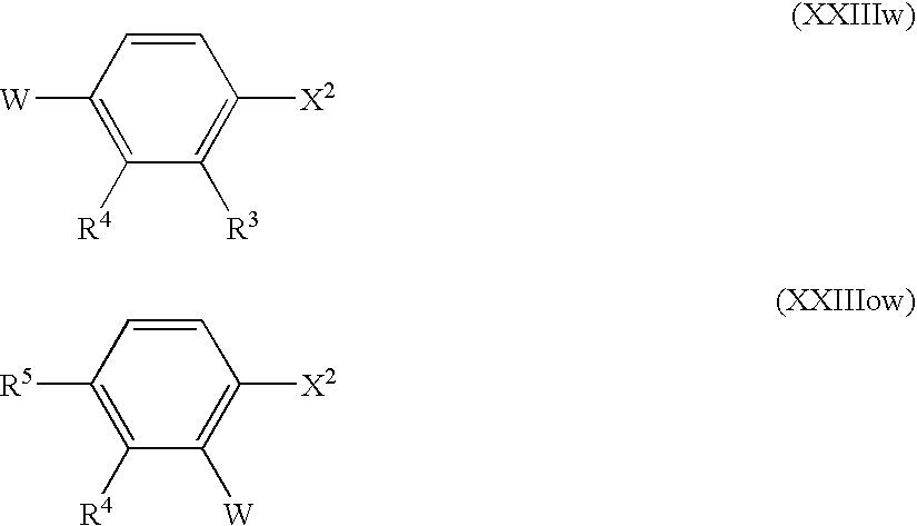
C1=CC([W])=C([R4])C([R3])=C1[X2].C1=CC([R5])=C([R4])C([W])=C1[X2]
